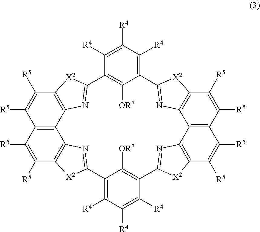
C12=C([R4])C([R4])=C([R4])C(=C1[OR7])C1=NC3=C(C([R5])=C([R5])C4=C3C3=C(C([R5])=C4[R5])[X2]C(=N3)C3=C([R4])C([R4])=C([R4])C(=C3[OR7])C3=NC4=C(C([R5])=C([R5])C5=C4C4=C(C([R5])=C5[R5])[X2]C2=N4)[X2]3)[X2]1
